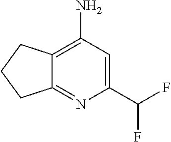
C12=C(N)C=C(C(F)F)N=C1CCC2
